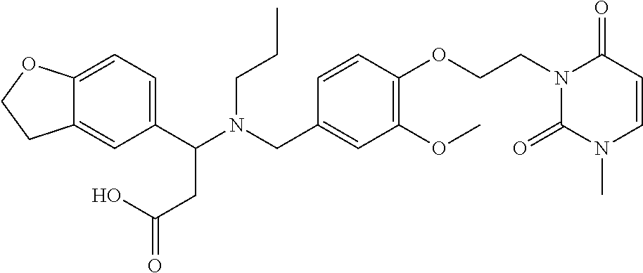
C1(C(N(CC2=CC(OC)=C(OCCN3C(=O)N(C)C=CC3=O)C=C2)CCC)CC(=O)O)=CC=C2C(=C1)CCO2
